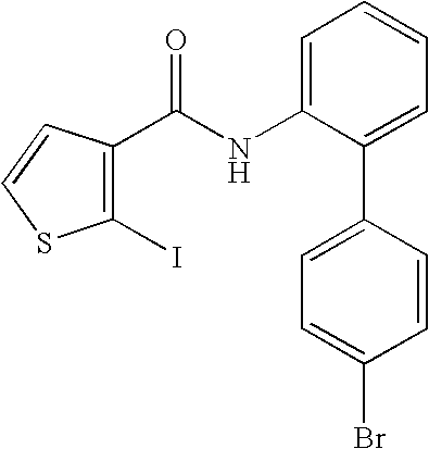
C1=C(NC(C2=C(I)SC=C2)=O)C(C2=CC=C(Br)C=C2)=CC=C1
